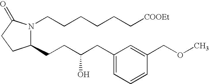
C1(CCC(CC2=CC=CC(COC)=C2)O)N(CCCCCC[COOEt])C(=O)CC1
